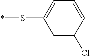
C1=C(Cl)C=CC=C1S*
